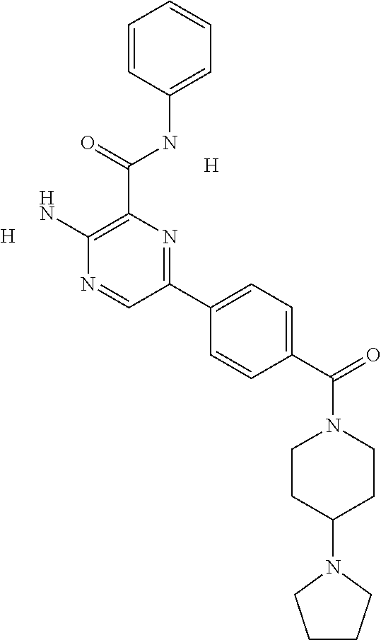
[H].[H].C1(C(NC2=CC=CC=C2)=O)=C(N)N=CC(C2=CC=C(C(=O)N3CCC(N4CCCC4)CC3)C=C2)=N1
